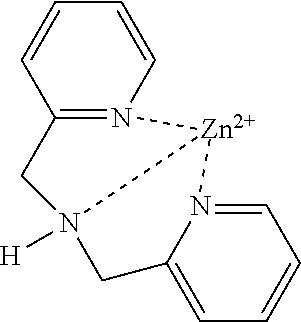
[H]N12CC3=CC=CC=N3[Zn]1N1=C(C2)C=CC=C1
